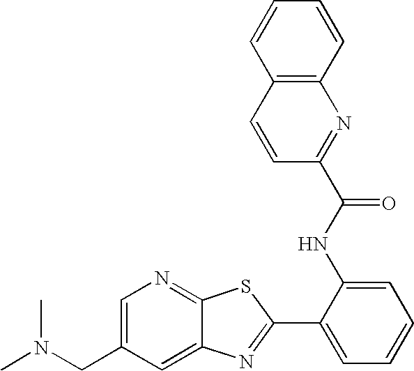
C1=C(CN(C)C)C=C2C(=N1)SC(C1=CC=CC=C1NC(C1=NC3=C(C=C1)C=CC=C3)=O)=N2
